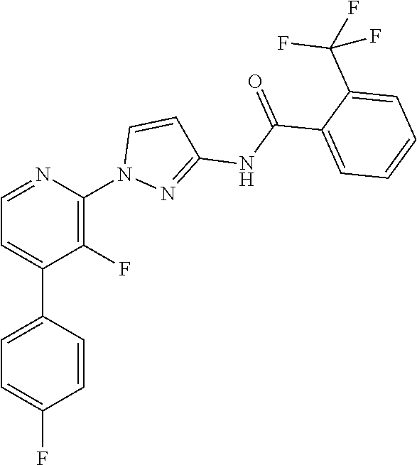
C(C1=CC=CC=C1C(F)(F)F)(NC1=NN(C2=C(F)C(C3=CC=C(F)C=C3)=CC=N2)C=C1)=O
